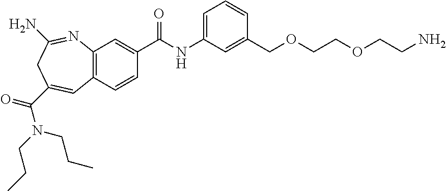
C12=C(C=CC(C(NC3=CC=CC(COCCOCCN)=C3)=O)=C1)C=C(C(=O)N(CCC)CCC)CC(N)=N2
